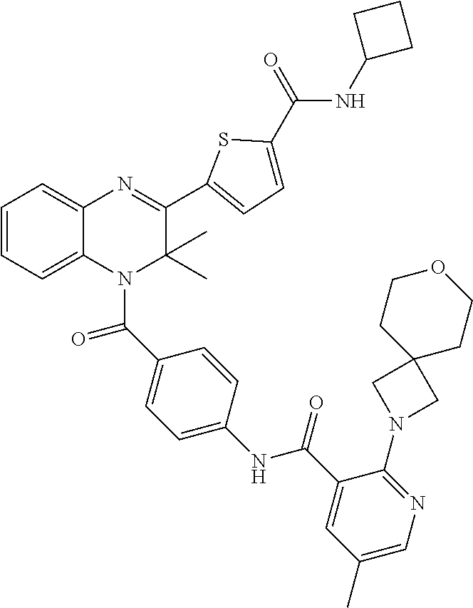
C1=CC=C2C(=C1)N=C(C1=CC=C(C(=O)NC3CCC3)S1)C(C)(C)N2C(C1=CC=C(NC(C2=CC(C)=CN=C2N2CC3(C2)CCOCC3)=O)C=C1)=O
